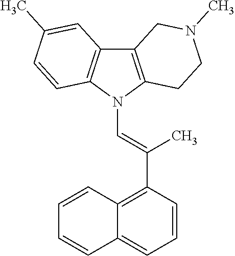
C12=C(N(C=C(C3=C4C(=CC=C3)C=CC=C4)C)C3=C1C=C(C)C=C3)CCN(C)C2
